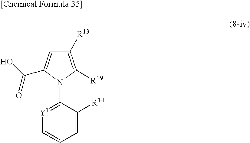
C1=CC=C([R14])C(N2C([R19])=C([R13])C=C2C(O)=O)=[Y1]1
